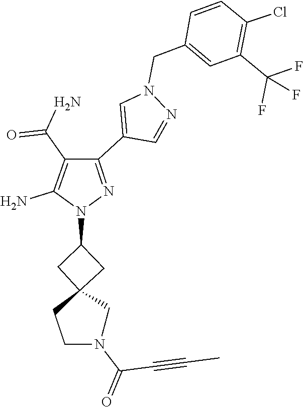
C1C(N2N=C(C3=CN(CC4=CC(C(F)(F)F)=C(Cl)C=C4)N=C3)C(C(=O)N)=C2N)CC12CN(C(C#CC)=O)CC2
